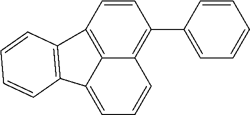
C1=CC(C2=CC=CC=C2)=C2C3=C1C1=C(C3=CC=C2)C=CC=C1
